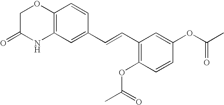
C12=C(C=C(C=CC3=C(OC(C)=O)C=CC(OC(C)=O)=C3)C=C1)NC(=O)CO2
